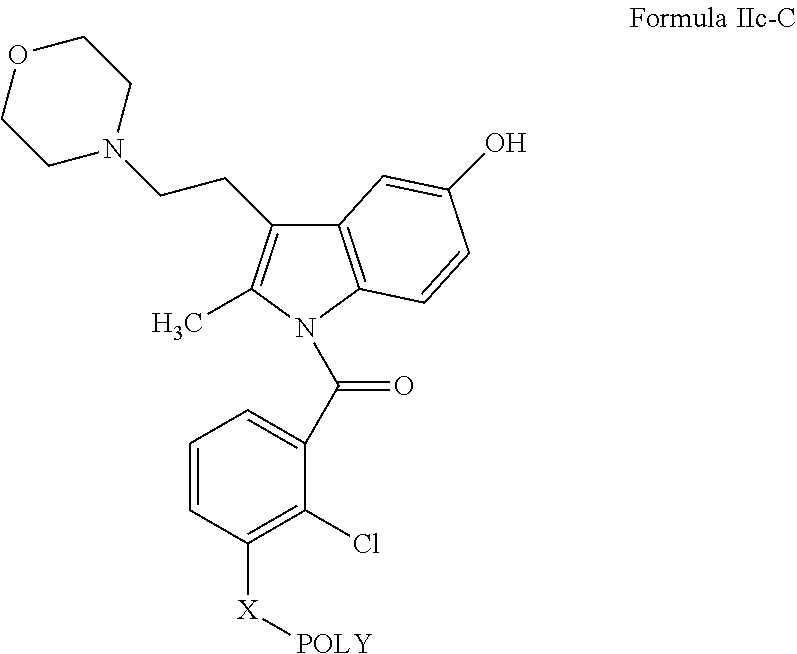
C1=CC([X][POLY])=C(Cl)C(C(N2C(C)=C(CCN3CCOCC3)C3=C2C=CC(O)=C3)=O)=C1
